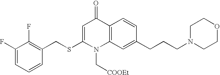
C12=C(C=C(CCCN3CCOCC3)C=C1)N(C[COOEt])C(SCC1=C(F)C(F)=CC=C1)=CC2=O
